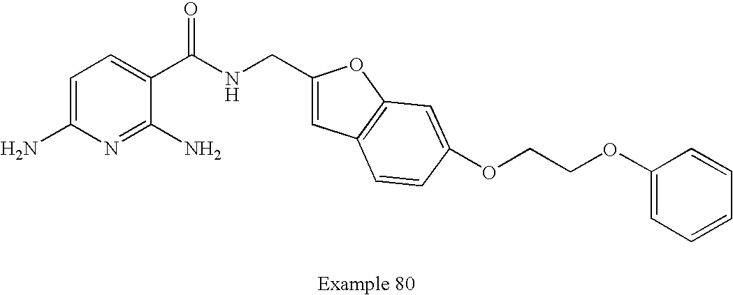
C1=C(N)N=C(N)C(C(NCC2=CC3=C(O2)C=C(OCCOC2=CC=CC=C2)C=C3)=O)=C1
